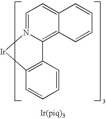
C1=N2C(=C3C(=C1)C=CC=C3)C1=C([Ir]2)C=CC=C1
